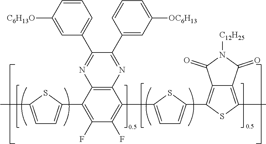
C12=C(C(C3=CC=C(C)S3)=C(F)C(F)=C1C1=CC=C(C3=C4C(=C(C)S3)C(=O)N([C12H25])C4=O)S1)N=C(C1=CC=CC([C6H13O])=C1)C(C1=CC([OC6H13])=CC=C1)=N2
